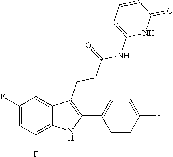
C1=C(NC(CCC2=C(C3=CC=C(F)C=C3)NC3=C(F)C=C(F)C=C23)=O)NC(=O)C=C1
